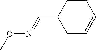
CON=CC1CC=CCC1
